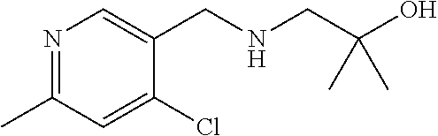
N1=C(C)C=C(Cl)C(CNCC(O)(C)C)=C1
